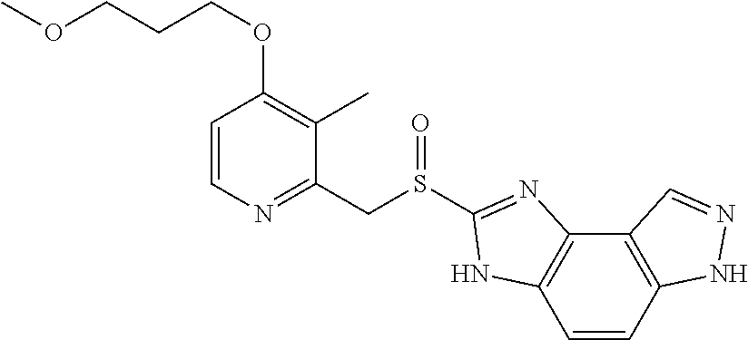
C1=CN=C(CS(C2=NC3=C(C=CC4=C3C=NN4)N2)=O)C(C)=C1OCCCOC
